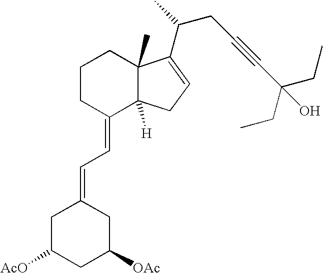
C1CC(=CC=C2CC([AcO])CC([OAc])C2)C2([H])C(C)(C1)C(C(C)CC#CC(CC)(CC)O)=CC2
